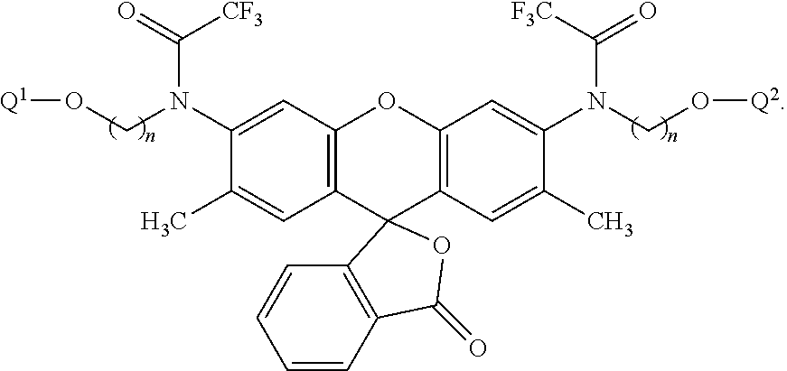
C12=C(C=C(C)C(N(CO[Q1])C(=O)[CF3])=C1)C1(C3=C(O2)C=C(N(CO[Q2])C([F3C])=O)C(C)=C3)C2=C(C=CC=C2)C(=O)O1
